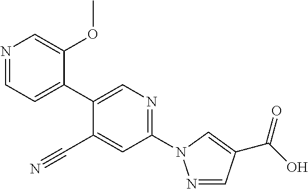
C1(C2=CC=NC=C2OC)=CN=C(N2N=CC(C(=O)O)=C2)C=C1C#N
